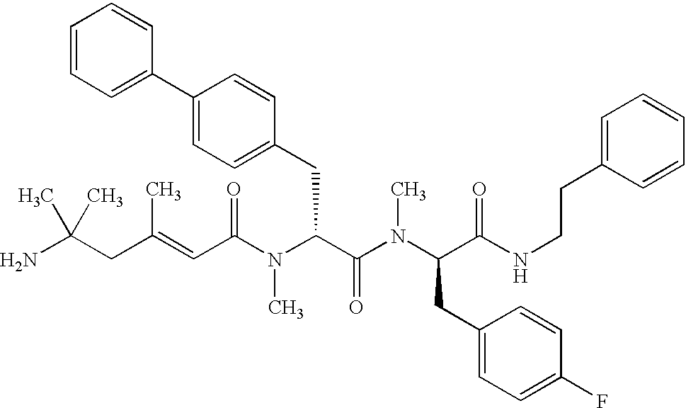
NC(CC(=CC(N(C(C(N(C(CC1=CC=C(F)C=C1)C(NCCC1=CC=CC=C1)=O)C)=O)CC1=CC=C(C2=CC=CC=C2)C=C1)C)=O)C)(C)C
